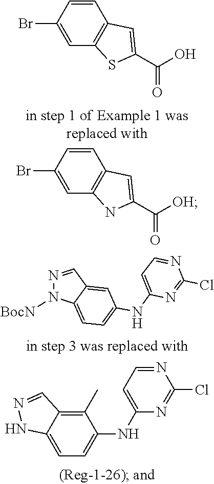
C1=C(Br)C=CC2=C1SC(C(=O)O)=C2.C1=C(Br)C=CC2=C1NC(C(=O)[OH])=C2.N1=CC2=CC(NC3=CC=NC(Cl)=N3)=CC=C2N1[BocN].C1(NC2=CC=C3C(=C2C)C=NN3)=CC=NC(Cl)=N1
